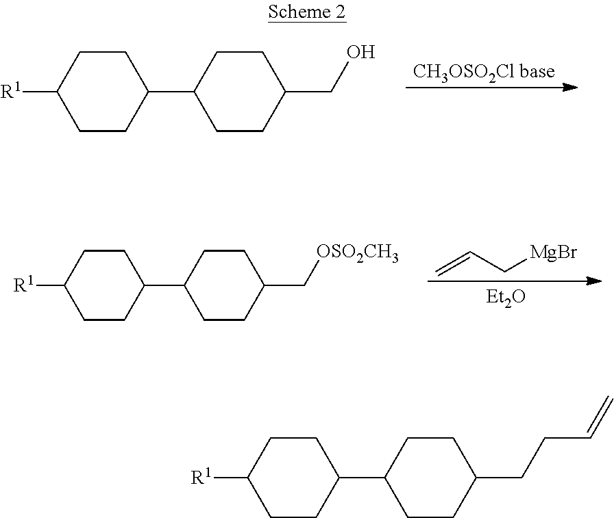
C1([R1])CCC(C2CCC(CO)CC2)CC1.C=CC[MgBr].[Et2O].C1([R1])CCC(C2CCC(C[OSO2CH3])CC2)CC1.C1([R1])CCC(C2CCC(CCC=C)CC2)CC1
